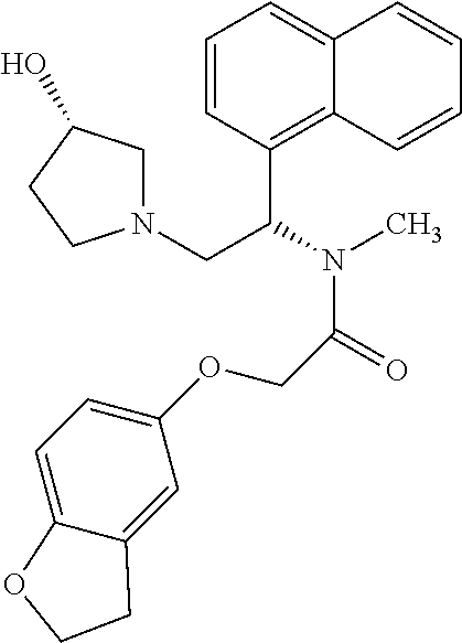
C1=CC(C(N(C)C(=O)COC2=CC=C3C(=C2)CCO3)CN2CC(O)CC2)=C2C(=C1)C=CC=C2
